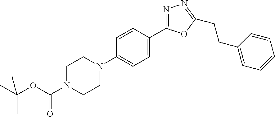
C1=CC(N2CCN(C(OC(C)(C)C)=O)CC2)=CC=C1C1=NN=C(CCC2=CC=CC=C2)O1
